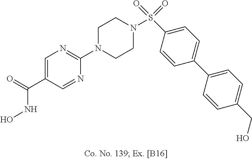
N1(C2=NC=C(C(NO)=O)C=N2)CCN(S(C2=CC=C(C3=CC=C(CO)C=C3)C=C2)(=O)=O)CC1
